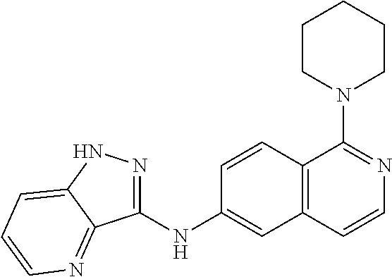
C1(NC2=CC3=C(C=C2)C(N2CCCCC2)=NC=C3)=NNC2=CC=CN=C12
